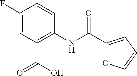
FC1=CC(C(O)=O)=C(NC(=O)C2=CC=CO2)C=C1
